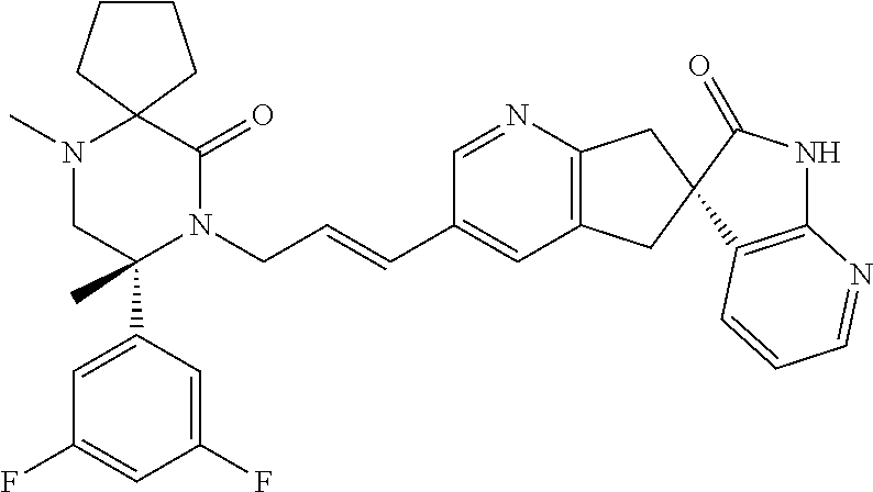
C12(N(C)CC(C3=CC(F)=CC(F)=C3)(C)N(CC=CC3=CC4=C(N=C3)CC3(C4)C4=C(NC3=O)N=CC=C4)C1=O)CCCC2
